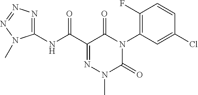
C1(NC(C2=NN(C)C(=O)N(C3=C(F)C=CC(Cl)=C3)C2=O)=O)=NN=NN1C
